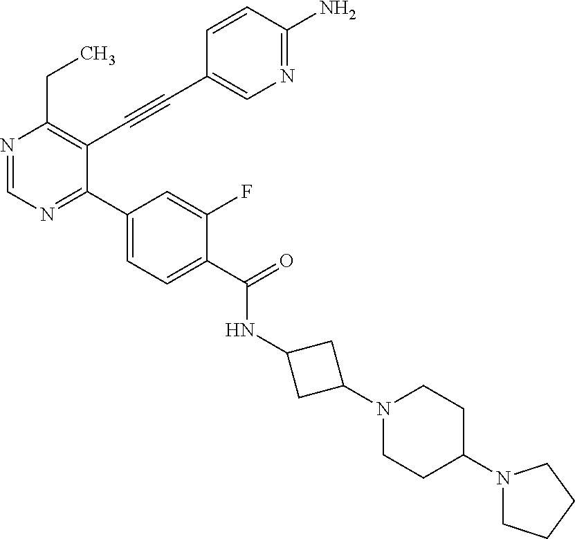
N1=CN=C(C2=CC=C(C(NC3CC(N4CCC(N5CCCC5)CC4)C3)=O)C(F)=C2)C(C#CC2=CN=C(N)C=C2)=C1CC
